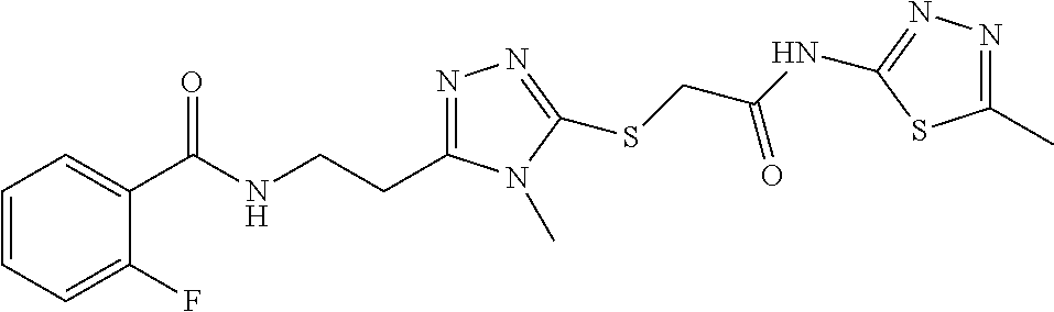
N1=C(CCNC(C2=CC=CC=C2F)=O)N(C)C(SCC(NC2=NN=C(C)S2)=O)=N1
